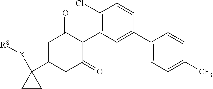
C1(C2=CC(C3C(=O)CC(C4([X][R8])CC4)CC3=O)=C(Cl)C=C2)=CC=C([CF3])C=C1
